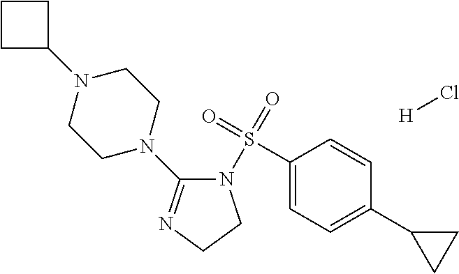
C1(S(=O)(=O)N2C(N3CCN(C4CCC4)CC3)=NCC2)=CC=C(C2CC2)C=C1.[H]Cl
